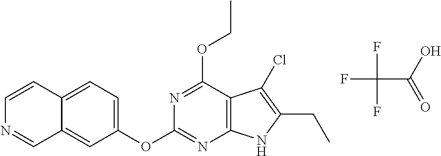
C1(OCC)=NC(OC2=CC=C3C(=C2)C=NC=C3)=NC2=C1C(Cl)=C(CC)N2.FC(C(=O)O)(F)F
